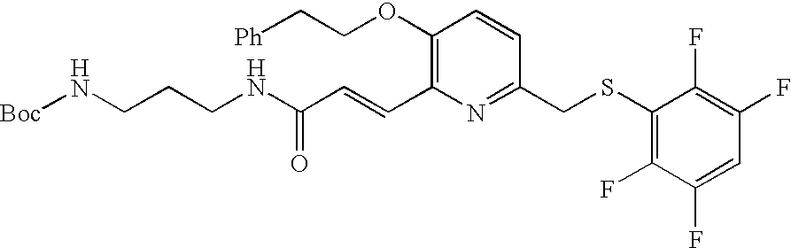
C1(OCC[Ph])=C(C=CC(NCCCN[Boc])=O)N=C(CSC2=C(F)C(F)=CC(F)=C2F)C=C1
